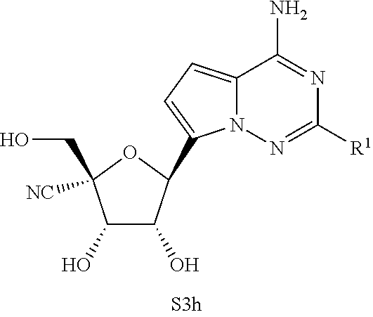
C1(O)C(O)C(C2=CC=C3N2N=C([R1])N=C3N)OC1(CO)[NC]
